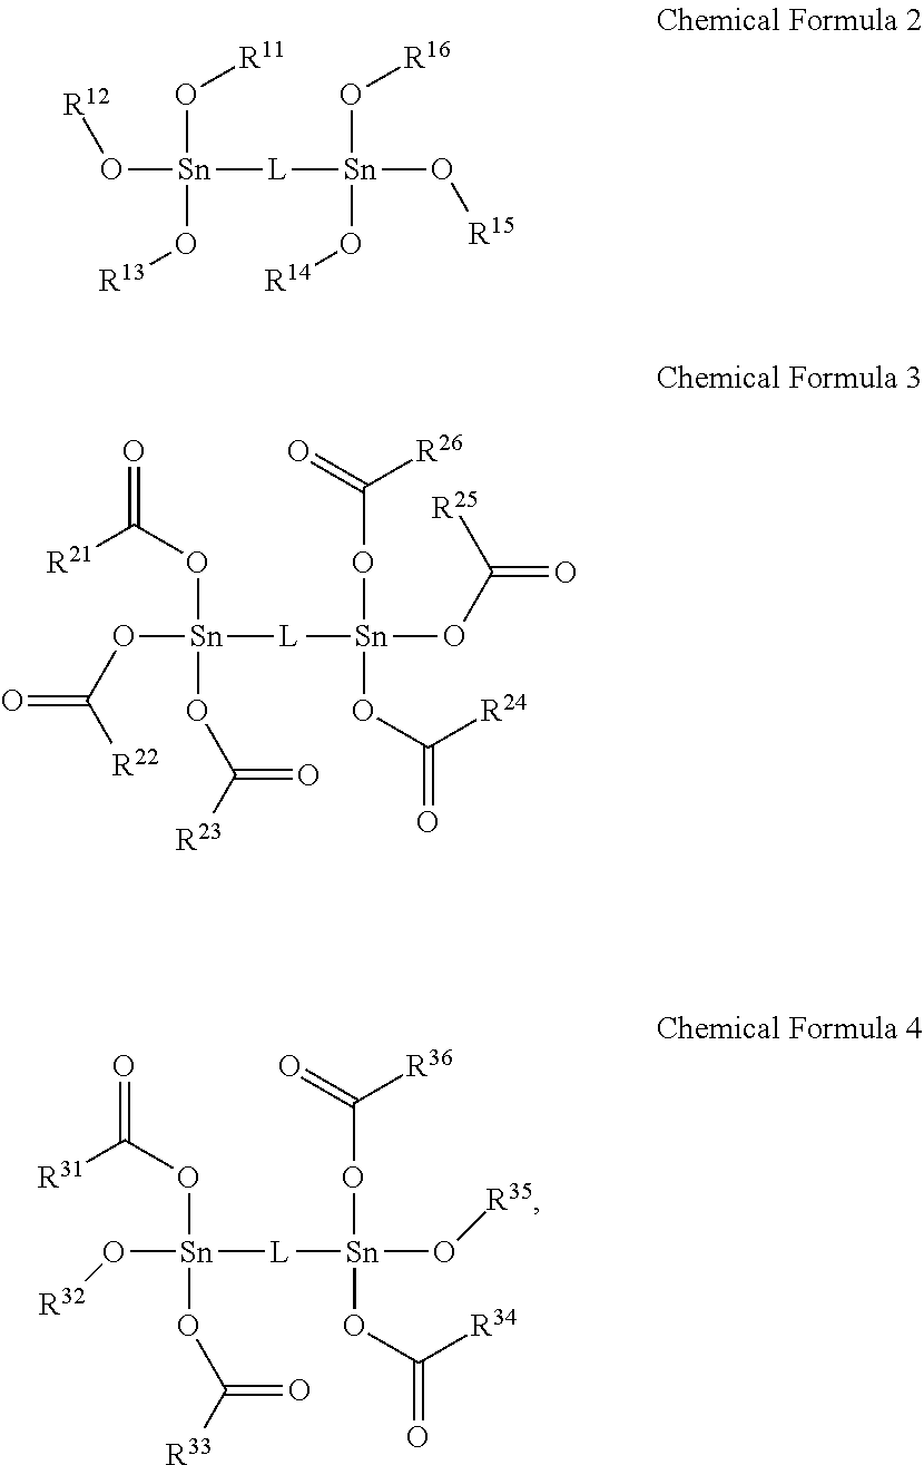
O([Sn](O[R11])([L][Sn](O[R16])(O[R15])O[R14])O[R13])[R12].O([Sn](OC(=O)[R21])([L][Sn](OC([R26])=O)(OC(=O)[R25])OC([R24])=O)OC(=O)[R23])C(=O)[R22].O([Sn](OC(=O)[R31])([L][Sn](OC([R36])=O)(O[R35])OC([R34])=O)OC(=O)[R33])[R32]
